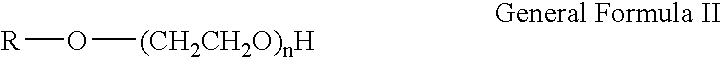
[R]O[(CH2CH2O)nH]
